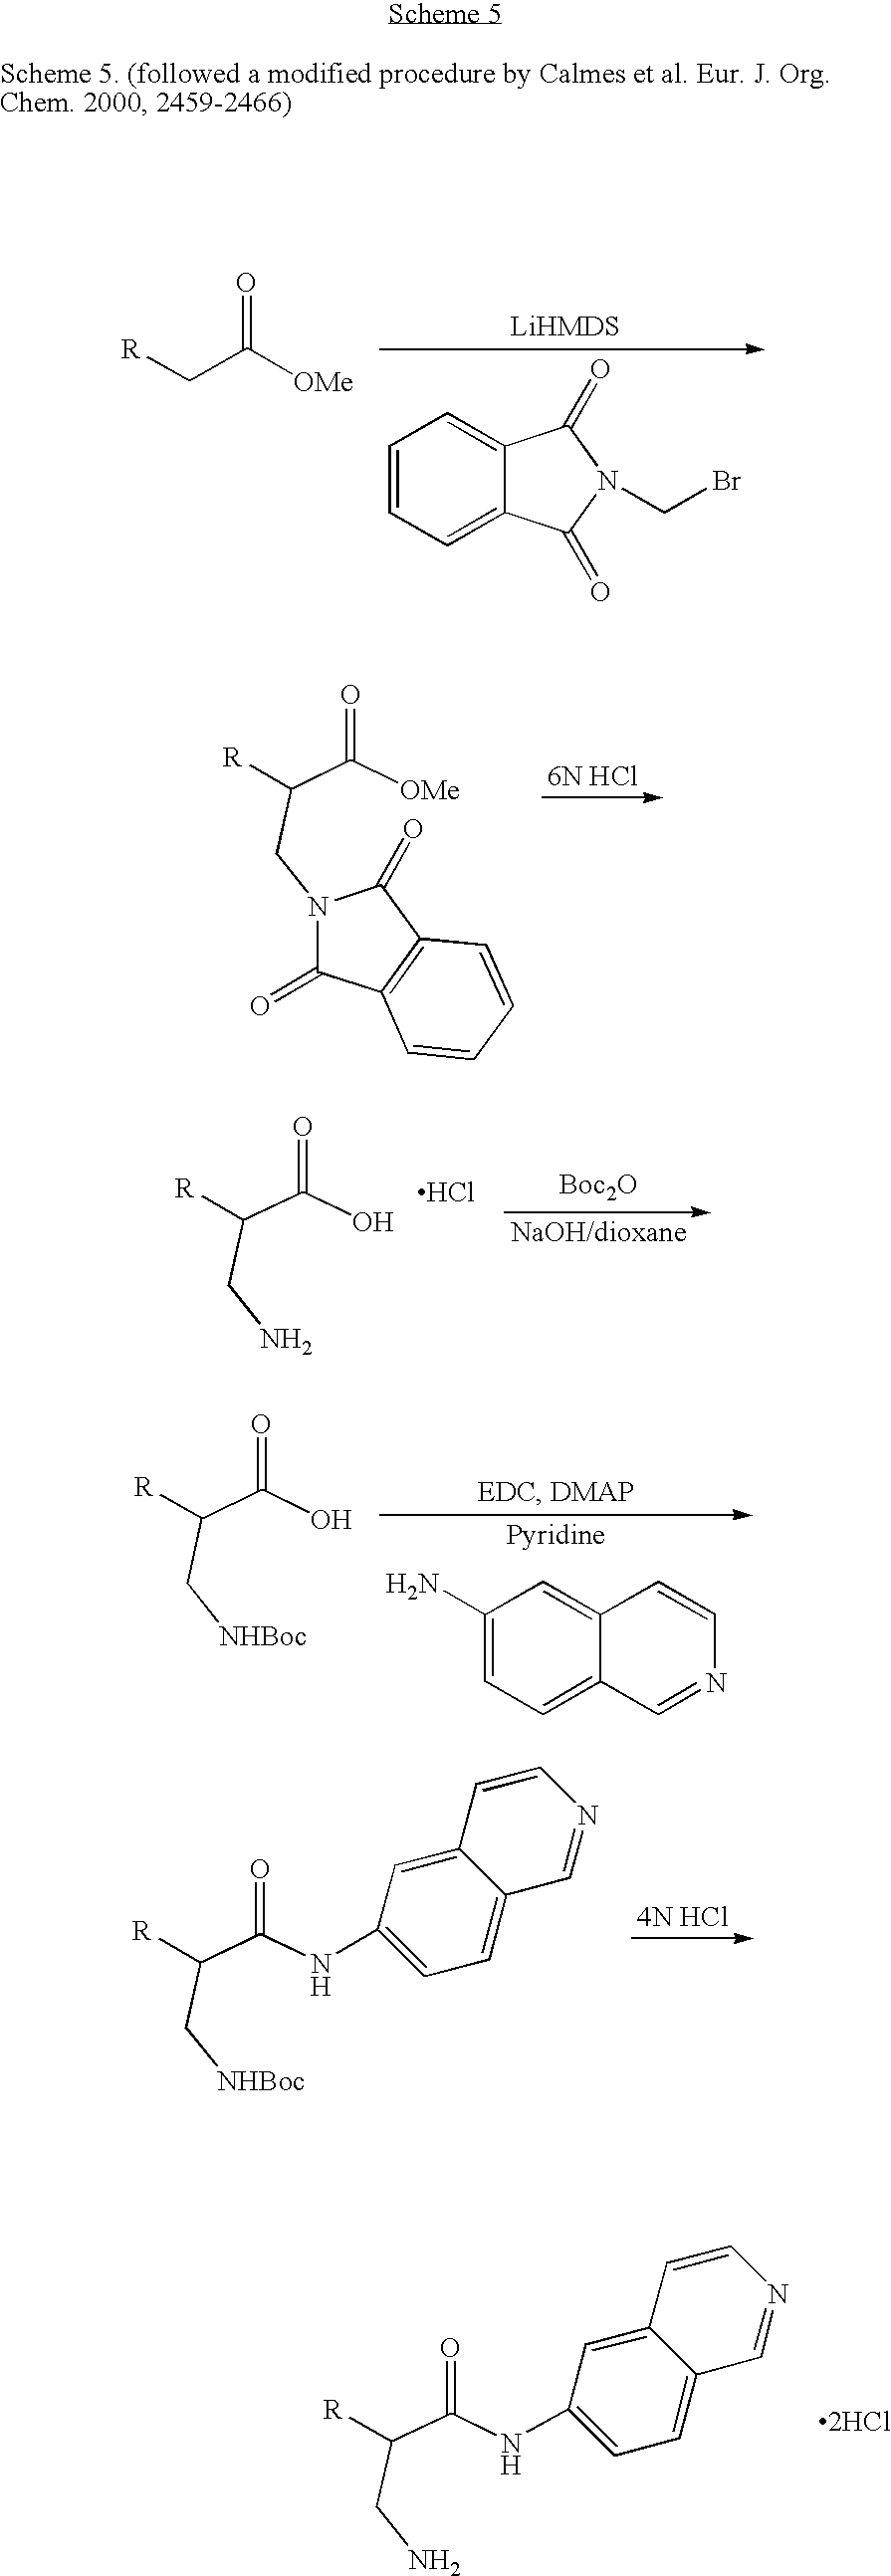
C1=CC=C2C(=C1)C(=O)N(CBr)C2=O.[R]CC([OMe])=O.[OMe]C(C(CN1C(=O)C2=C(C1=O)C=CC=C2)[R])=O.NCC(C(O)=O)[R].Cl.[Boc2O].[NHBoc]CC(C(O)=O)[R].C1(N)=CC=C2C(=C1)C=CN=C2.[NHBoc]CC(C(NC1=CC=C2C(=C1)C=CN=C2)=O)[R].[2HCl].NCC(C(NC1=CC=C2C(=C1)C=CN=C2)=O)[R]
